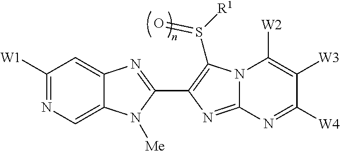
C1([W1])=NC=C2C(=C1)N=C(C1=C(S([R1])=O)N3C(=N1)N=C([W4])C([W3])=C3[W2])N2[Me]
